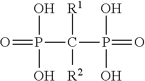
O=P(C(P(=O)(O)O)([R1])[R2])(O)O
